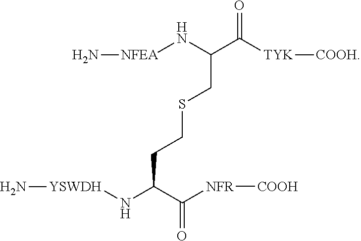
S(CCC(C([NFR][COOH])=O)N[YSWDH]N)CC(C([TYK][COOH])=O)N[NFEA]N
